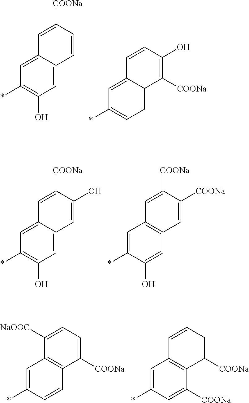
C1(*)=C(O)C=C2C(=C1)C=C([COONa])C=C2.C1(*)=CC=C2C(=C1)C=CC(O)=C2[COONa].C1(*)=C(O)C=C2C(=C1)C=C([COONa])C(O)=C2.C1(*)=CC2=C(C=C1O)C=C([COONa])C([COONa])=C2.C1(*)=CC2=C(C=C1)C([COONa])=CC=C2[NaOOC].C1(*)=CC2=C(C([COONa])=C1)C([COONa])=CC=C2
